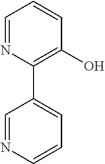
C1=NC(C2=CC=CN=C2)=C(O)C=C1
